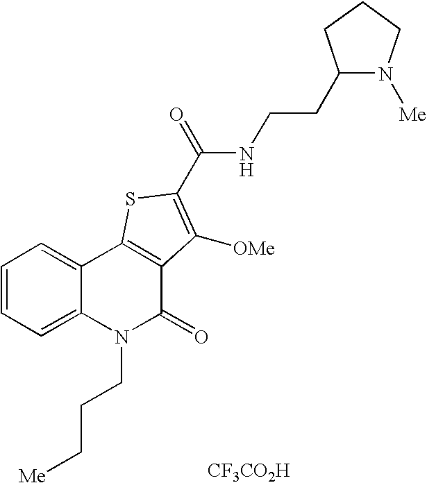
[CF3CO2H].N(C(=O)C1=C([OMe])C2=C(C3=CC=CC=C3N(CCC[Me])C2=O)S1)CCC1N([Me])CCC1
